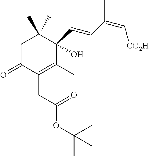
C1C(=O)C(CC(OC(C)(C)C)=O)=C(C)C(C=CC(=C[CO2H])C)(O)C1(C)C
